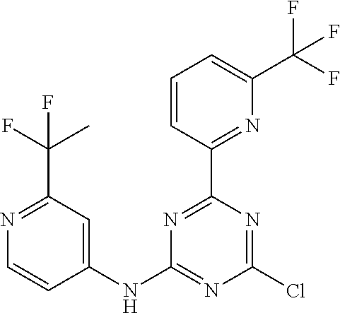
N1=C(C2=NC(C(F)(F)F)=CC=C2)N=C(Cl)N=C1NC1=CC(C(C)(F)F)=NC=C1
